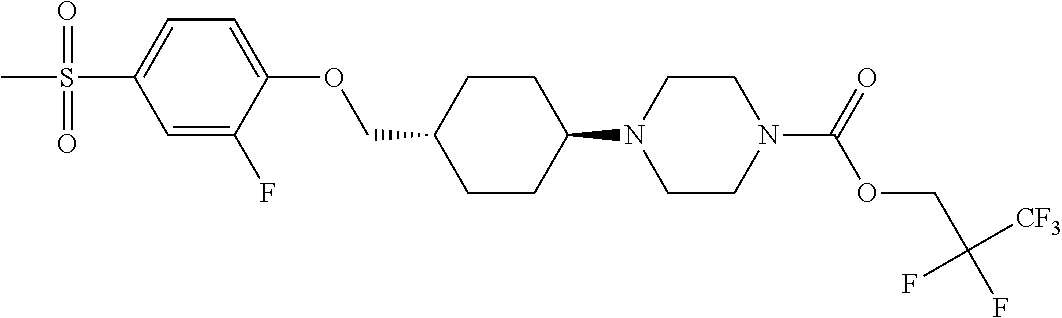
C1CC(N2CCN(C(OCC([CF3])(F)F)=O)CC2)CCC1COC1=CC=C(S(=O)(=O)C)C=C1F
